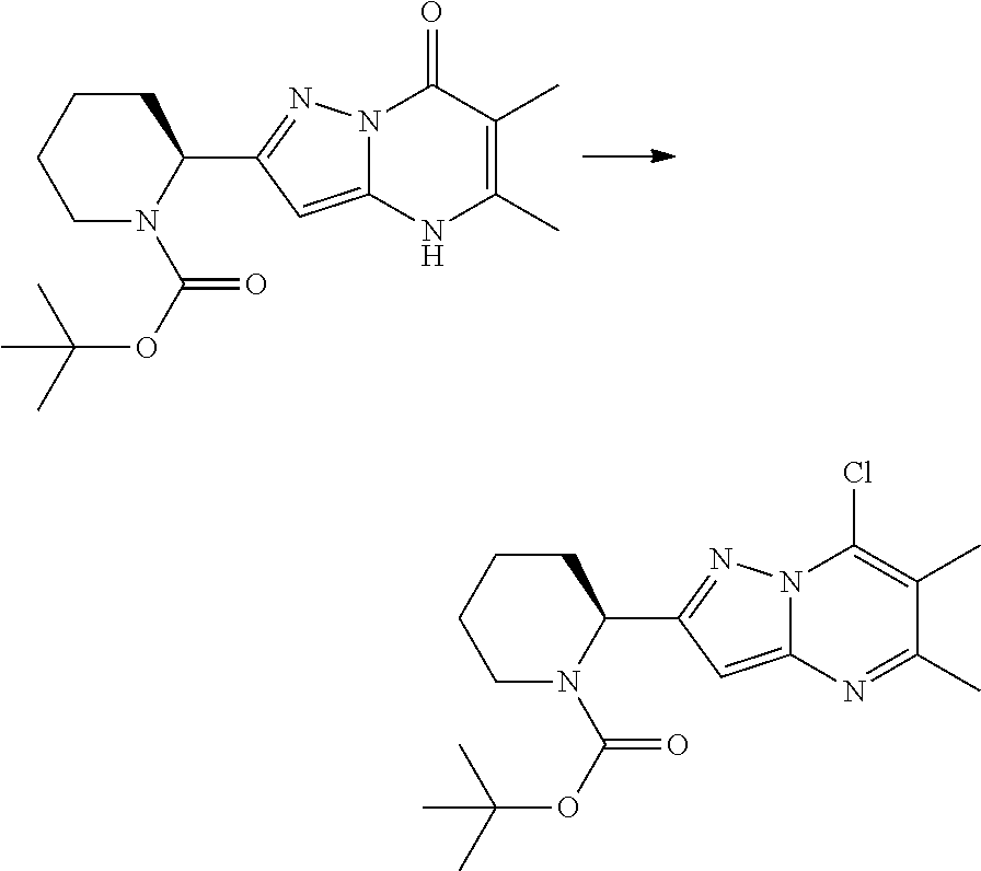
C1CCCN(C(OC(C)(C)C)=O)C1C1=NN2C(=C1)NC(C)=C(C)C2=O.C1CCCN(C(OC(C)(C)C)=O)C1C1=NN2C(=C1)N=C(C)C(C)=C2Cl
